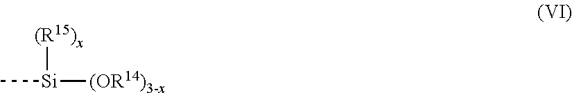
[Si]([(R15)x])(C)[(OR14)3-x]
